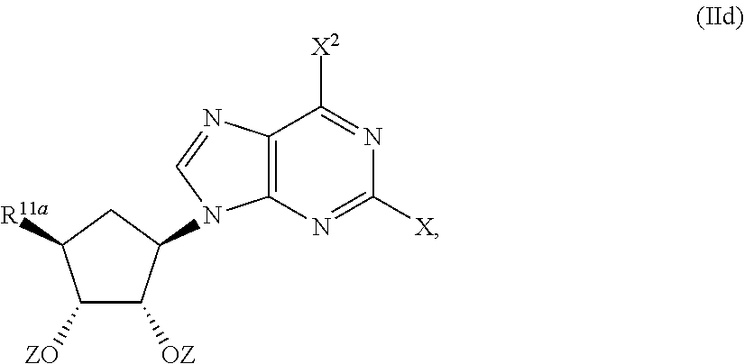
C12=C(N=C([X])N=C1[X2])N(C1C([OZ])C([ZO])C([R11a])C1)C=N2
